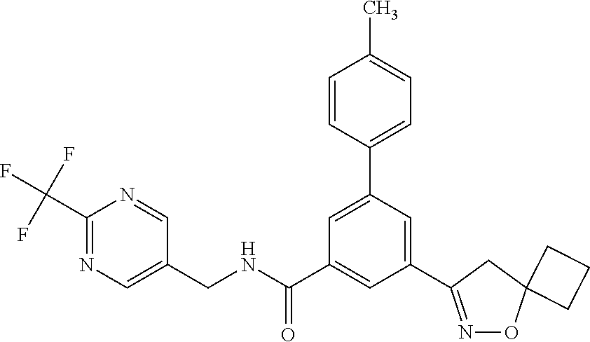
C1=C(C2=CC=C(C)C=C2)C=C(C2=NOC3(C2)CCC3)C=C1C(NCC1=CN=C(C(F)(F)F)N=C1)=O
